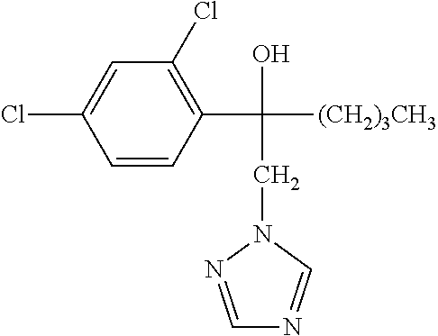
C1=CC(C([(CH2)3CH3])(CN2C=NC=N2)O)=C(Cl)C=C1Cl
